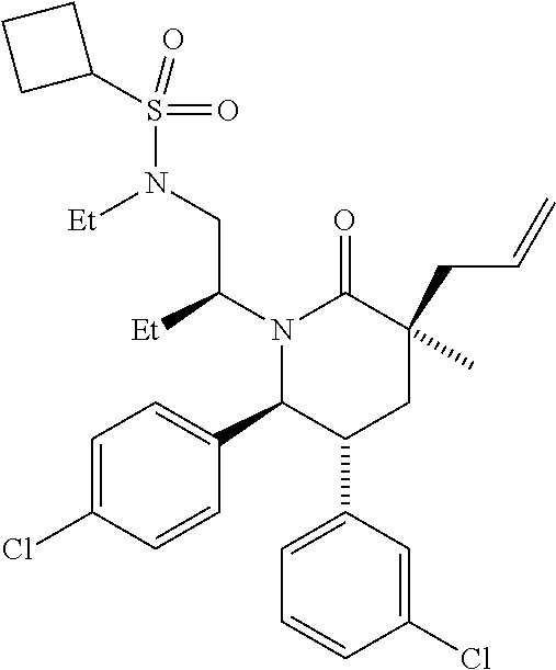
N1(C(CN(S(=O)(=O)C2CCC2)[Et])[Et])C(C2=CC=C(Cl)C=C2)C(C2=CC=CC(Cl)=C2)CC(CC=C)(C)C1=O
